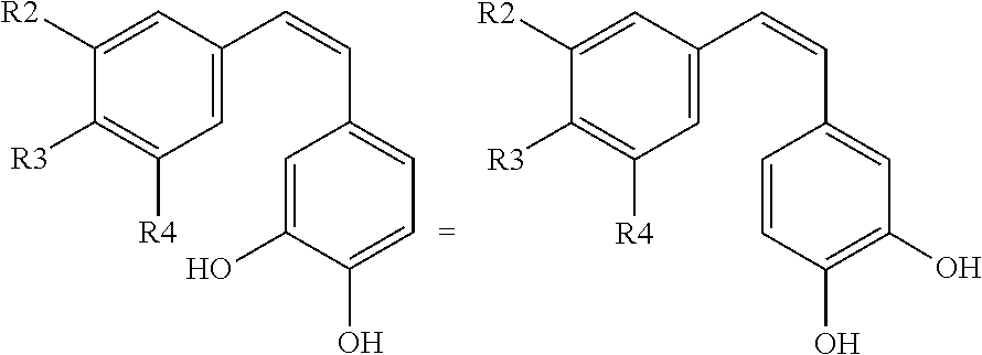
C1([R2])=CC(C=CC2=CC=C(O)C(O)=C2)=CC([R4])=C1[R3].C1([R2])=CC(C=CC2=CC(O)=C(O)C=C2)=CC([R4])=C1[R3]
